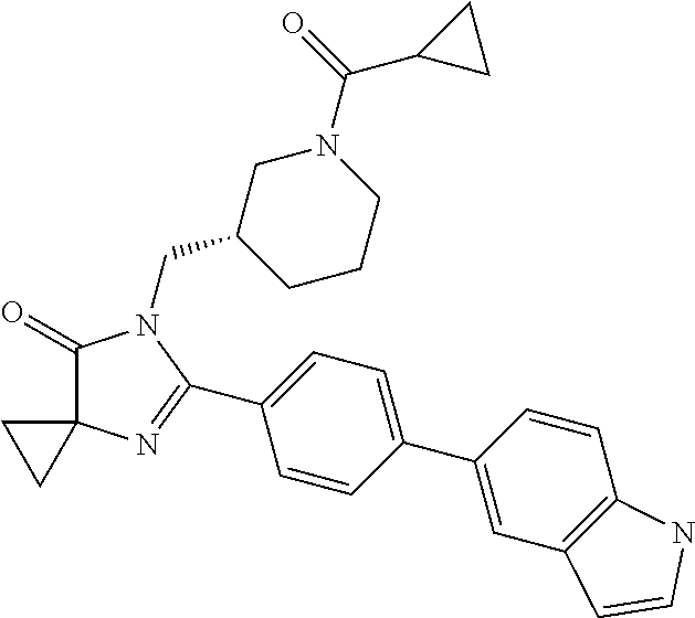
C1(=O)C2(N=C(C3=CC=C(C4=CC5=C(C=C4)NC=C5)C=C3)N1CC1CCCN(C(=O)C3CC3)C1)CC2
